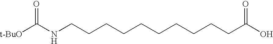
N(CCCCCCCCCCC(O)=O)C([t-BuO])=O
